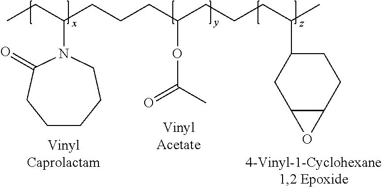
CCC(CCCC(CCCC(C)C1CCC2C(C1)O2)OC(=O)C)N1CCCCCC1=O
